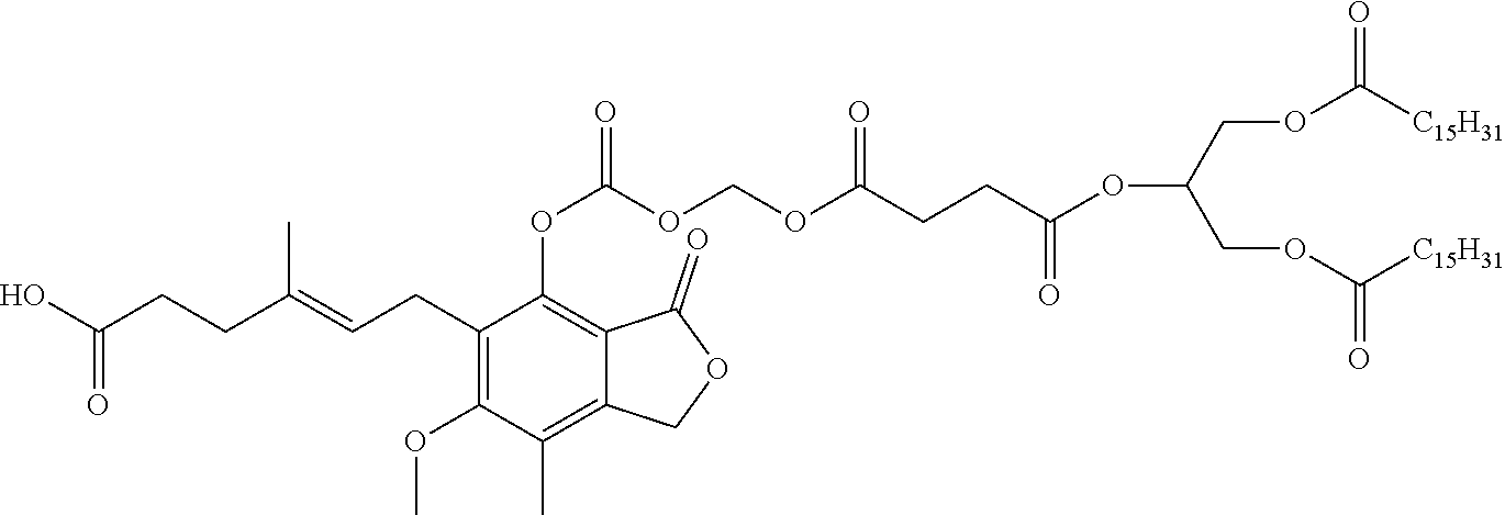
O(C(COC([C15H31])=O)COC([C15H31])=O)C(=O)CCC(OCOC(OC1=C2C(=C(C)C(OC)=C1CC=C(CCC(O)=O)C)COC2=O)=O)=O
